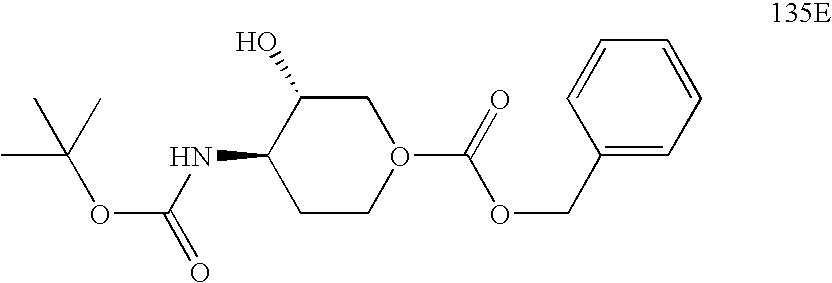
CC(C)(C)OC(=O)NC1CCO(C(=O)OCC2=CC=CC=C2)CC1O
